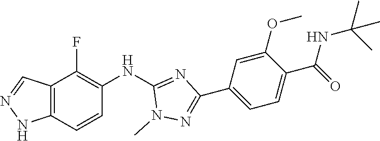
C12=C(C=CC(NC3=NC(C4=CC=C(C(NC(C)(C)C)=O)C(OC)=C4)=NN3C)=C1F)NN=C2
